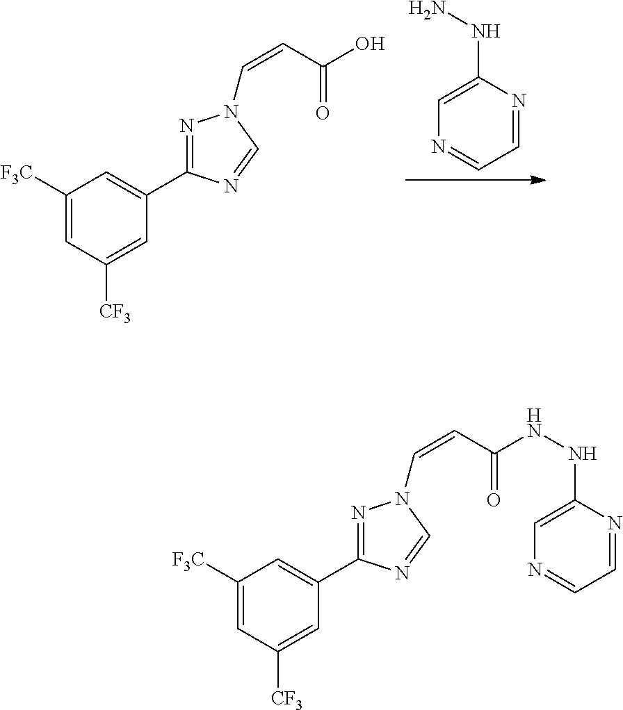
C1([F3C])=CC([CF3])=CC(C2=NN(C=CC(NNC3=CN=CC=N3)=O)C=N2)=C1.N1=CC=NC(NN)=C1.C1([F3C])=CC([CF3])=CC(C2=NN(C=CC(O)=O)C=N2)=C1
